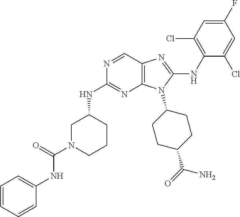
N1=CC2=C(N=C1NC1CN(C(=O)NC3=CC=CC=C3)CCC1)N(C1CCC(C(=O)N)CC1)C(NC1=C(Cl)C=C(F)C=C1Cl)=N2
